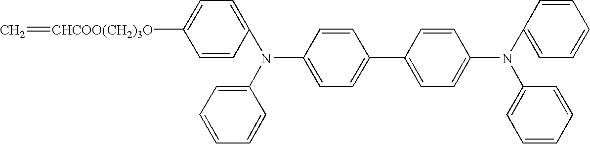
C1=CC(N(C2=CC=CC=C2)C2=CC=C(C3=CC=C(N(C4=CC=CC=C4)C4=CC=CC=C4)C=C3)C=C2)=CC=C1[CHCOO(CH2)3O]=C
